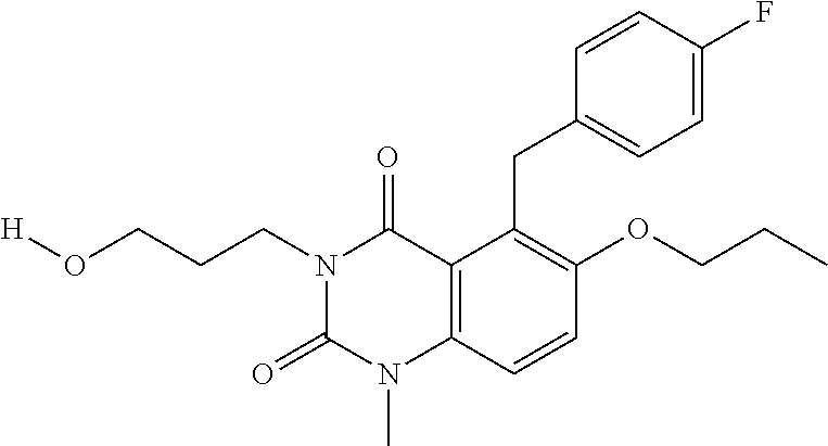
[H]OCCCN1C(=O)N(C)C2=C(C1=O)C(CC1=CC=C(F)C=C1)=C(OCCC)C=C2
